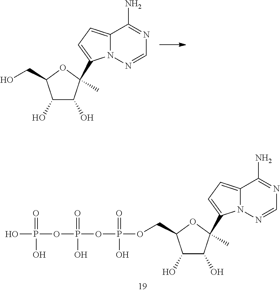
C1(O)C(O)C(C2=CC=C3N2N=CN=C3N)(C)OC1CO.C1(O)C(O)C(C2=CC=C3N2N=CN=C3N)(C)OC1COP(=O)(O)OP(=O)(O)OP(=O)(O)O
